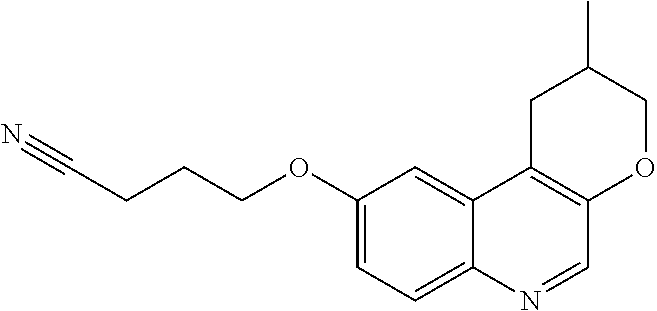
C1(OCCCC#N)=CC=C2C(=C1)C1=C(C=N2)OCC(C)C1
